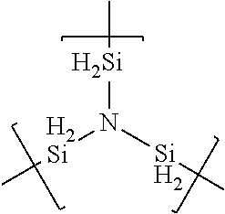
[H2Si](N([Si]C)[Si]C)C
